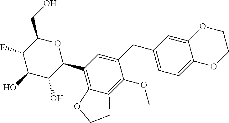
C1(O)C(O)C(C2=C3C(=C(OC)C(CC4=CC=C5C(=C4)OCCO5)=C2)CCO3)OC(CO)C1F
